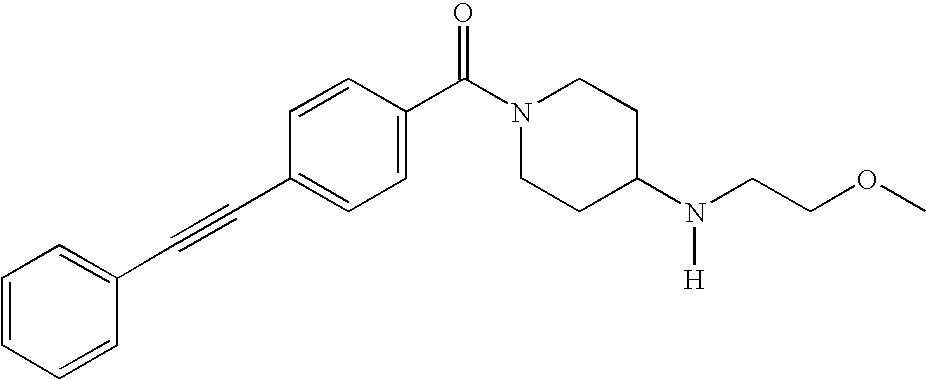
C1=CC=CC(C#CC2=CC=C(C(N3CCC(N(CCOC)[H])CC3)=O)C=C2)=C1
